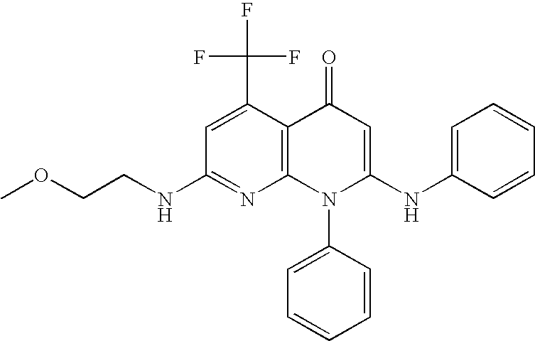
C1(NCCOC)=NC2=C(C(C(F)(F)F)=C1)C(=O)C=C(NC1=CC=CC=C1)N2C1=CC=CC=C1
